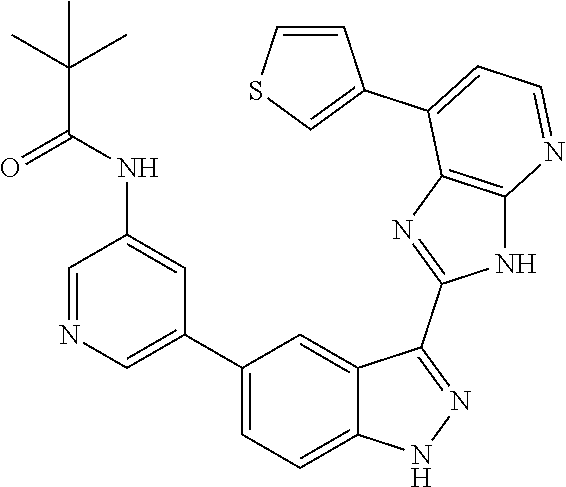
C1=NC=C(C2=CC=C3C(=C2)C(C2=NC4=C(N2)N=CC=C4C2=CSC=C2)=NN3)C=C1NC(C(C)(C)C)=O
